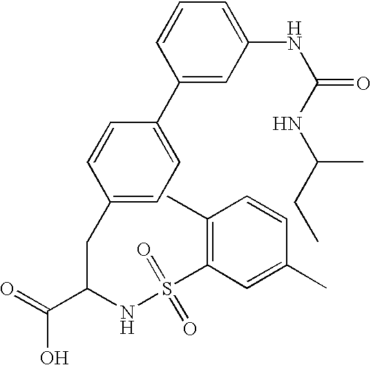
C1(CC(C(=O)O)NS(C2=C(C)C=CC(C)=C2)(=O)=O)=CC=C(C2=CC(NC(=O)NC(CC)C)=CC=C2)C=C1
